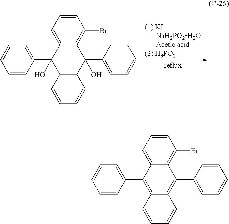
C1=CC(C2(O)C3C(C(C4=CC=CC=C4)(O)C4=C(Br)C=CC=C24)C=CC=C3)=CC=C1.C1=CC(C2=C3C(=C(C4=CC=CC=C4)C4=C(Br)C=CC=C24)C=CC=C3)=CC=C1
